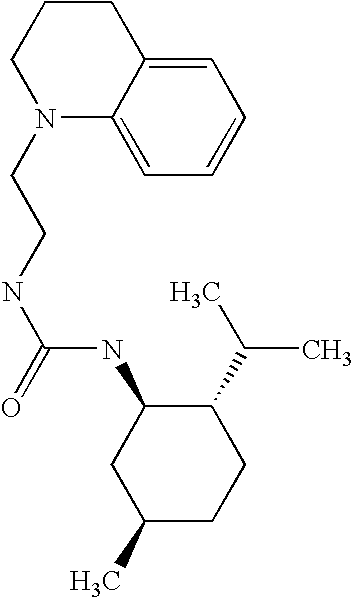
N(C1CC(C)CCC1C(C)C)C(NCCN1C2=CC=CC=C2CCC1)=O
